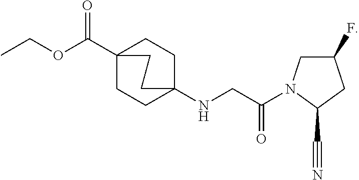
C1(F)CN(C(CNC23CCC(C(OCC)=O)(CC2)CC3)=O)C(C#N)C1
